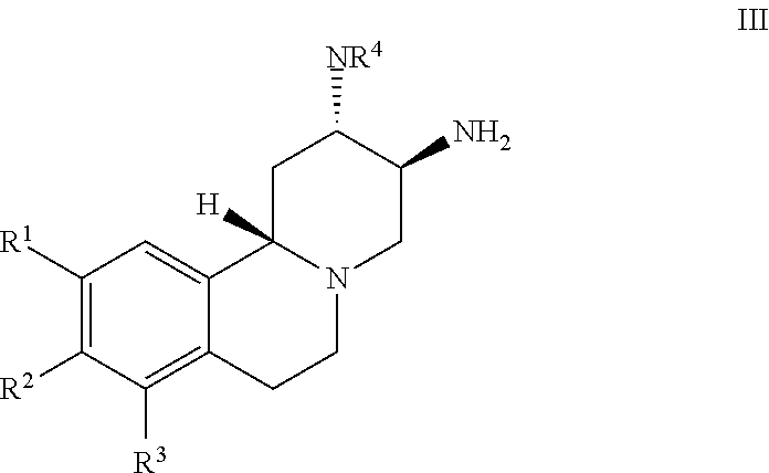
C1([R1])=C([R2])C([R3])=C2C(=C1)C1([H])N(CC2)CC(N)C([NR4])C1
